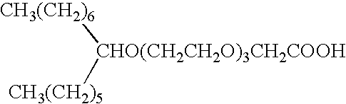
[CH3(CH2)6][CHO(CH2CH2O)3CH2COOH][CH3(CH2)5]
